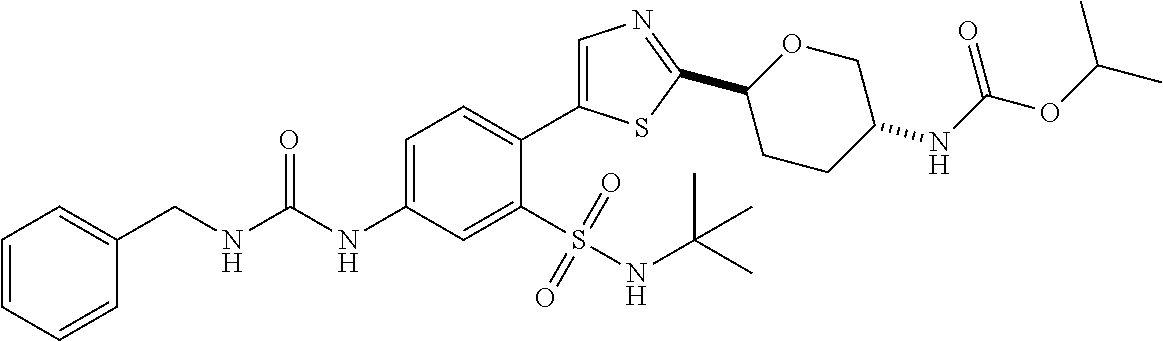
C1(CNC(NC2=CC=C(C3=CN=C(C4CCC(NC(OC(C)C)=O)CO4)S3)C(S(NC(C)(C)C)(=O)=O)=C2)=O)=CC=CC=C1
